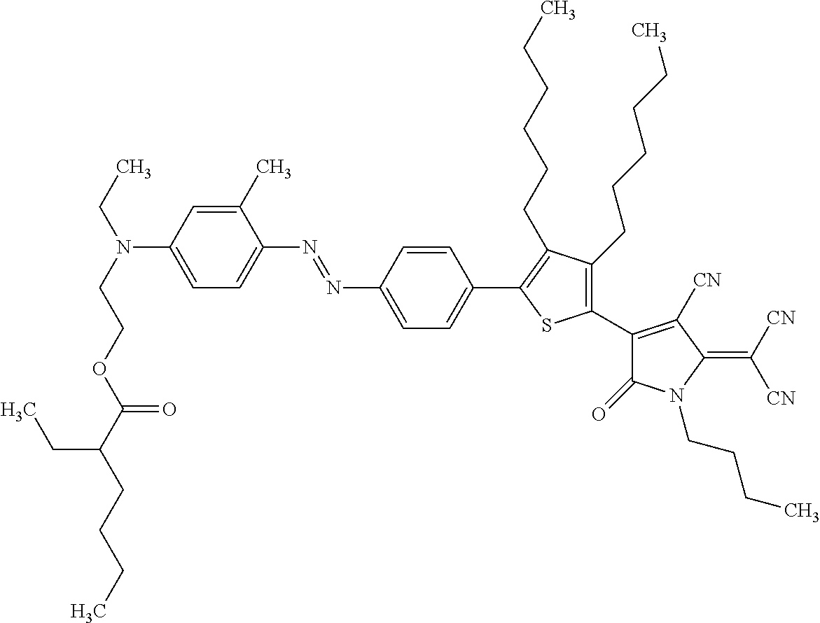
CCN(CCOC(C(CCCC)CC)=O)C1=CC=C(N=NC2=CC=C(C3=C(CCCCCC)C(CCCCCC)=C(C4=C([CN])C(=C([CN])[CN])N(CCCC)C4=O)S3)C=C2)C(C)=C1
